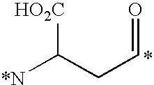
[HO2C]C(CC=O)[*N].*
